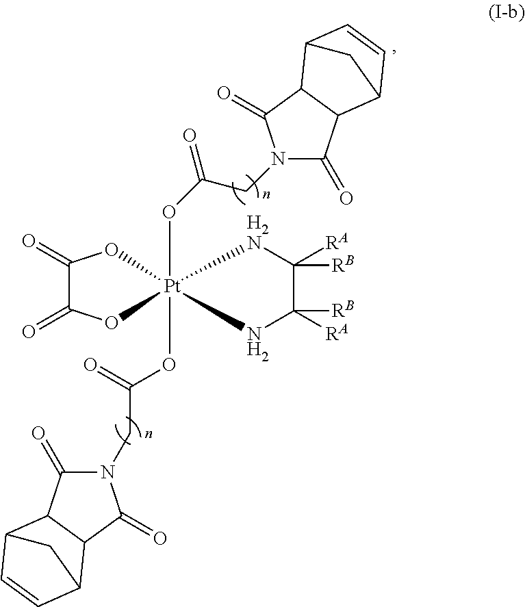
O([Pt]12(OC(=O)CN3C(=O)C4C(C3=O)C3C=CC4C3)(OC(=O)C(=O)O1)NC([RA])([RB])C([RB])([RA])[H2N]2)C(CN1C(=O)C2C(C1=O)C1C=CC2C1)=O
